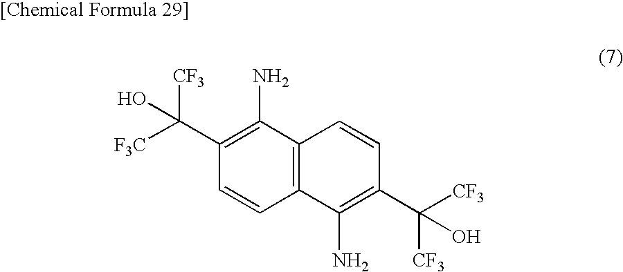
C1=CC2=C(C(N)=C1C([F3C])([CF3])O)C=CC(C([CF3])([CF3])O)=C2N
